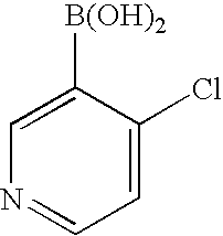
C1=C([B(OH)2])C(Cl)=CC=N1
